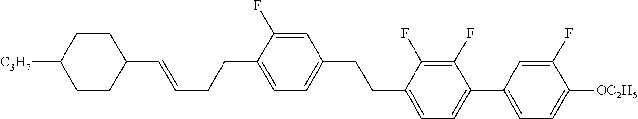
C1(C=CCCC2=CC=C(CCC3=CC=C(C4=CC=C([OC2H5])C(F)=C4)C(F)=C3F)C=C2F)CCC([C3H7])CC1
